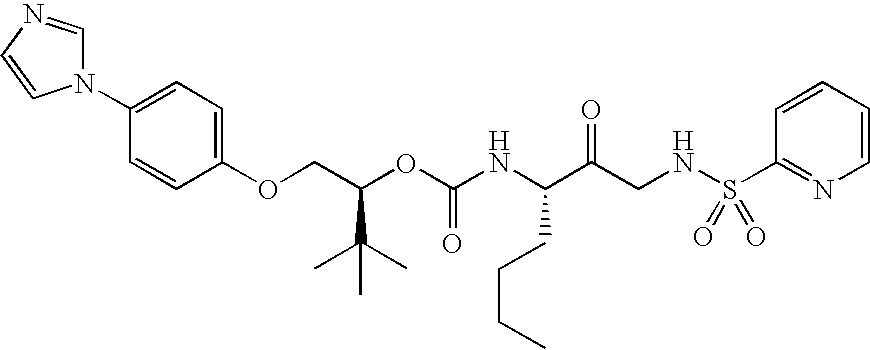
C(OC(NC(C(CNS(C1=NC=CC=C1)(=O)=O)=O)CCCC)=O)(C(C)(C)C)COC1=CC=C(N2C=NC=C2)C=C1
